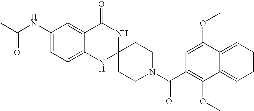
C1(NC(C)=O)=CC=C2C(=C1)C(=O)NC1(N2)CCN(C(=O)C2=C(OC)C3=CC=CC=C3C(OC)=C2)CC1
